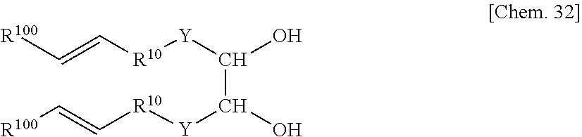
[R100]C=C[R10][Y]C(C([Y][R10]C=C[R100])O)O
